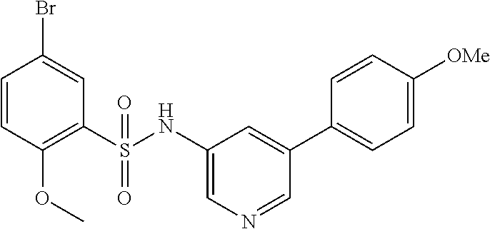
C1=CC(OC)=C(S(=O)(=O)NC2=CN=CC(C3=CC=C([OMe])C=C3)=C2)C=C1Br
